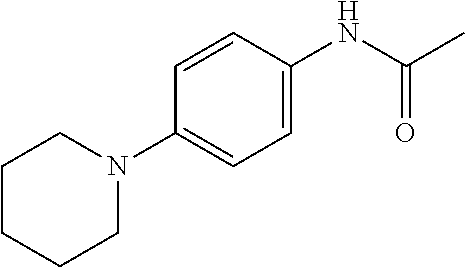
C1=CC(N2CCCCC2)=CC=C1NC(C)=O
